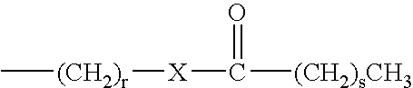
C[(CH2)r][X]C(=O)[(CH2)sCH3]
